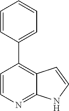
C1=CN=C2C(=C1C1=CC=CC=C1)C=CN2
